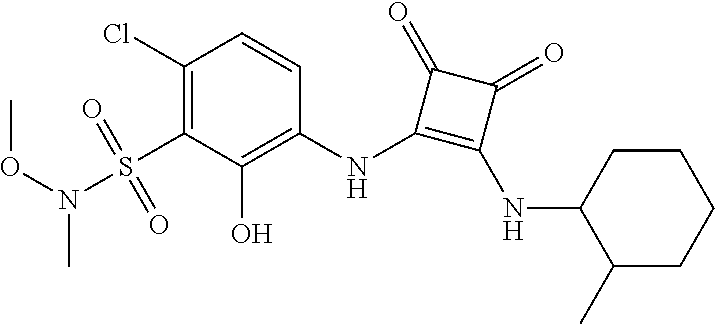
C1(Cl)=C(S(N(OC)C)(=O)=O)C(O)=C(NC2=C(NC3C(C)CCCC3)C(=O)C2=O)C=C1
